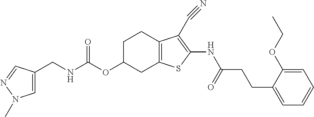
N(C(OC1CC2=C(CC1)C(C#N)=C(NC(CCC1=CC=CC=C1OCC)=O)S2)=O)CC1=CN(C)N=C1
